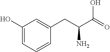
C1(O)=CC=CC(CC(C(=O)O)N)=C1
